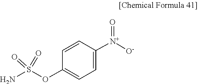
[O-][N+](C1=CC=C(OS(=O)(=O)N)C=C1)=O
